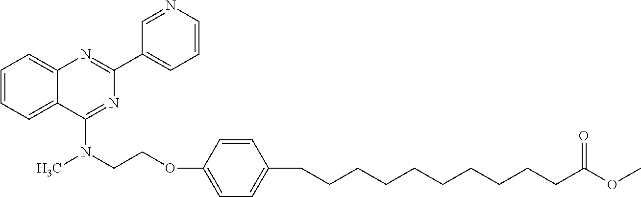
C1(C2=CC=CN=C2)=NC2=CC=CC=C2C(N(CCOC2=CC=C(CCCCCCCCCCC(OC)=O)C=C2)C)=N1
